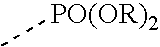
C[PO(OR)2]
